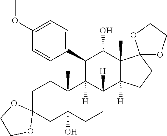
C1C2(CC3(O)C(C)(C1)C1([H])C([H])(CC3)C3([H])C(C)(C(O)C1C1=CC=C(OC)C=C1)C1(CC3)OCCO1)OCCO2
